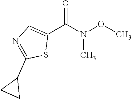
N(C)(OC)C(C1=CN=C(C2CC2)S1)=O
